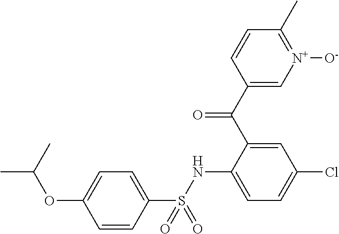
C1(C(C2=CC(Cl)=CC=C2NS(C2=CC=C(OC(C)C)C=C2)(=O)=O)=O)=C[N+]([O-])=C(C)C=C1
